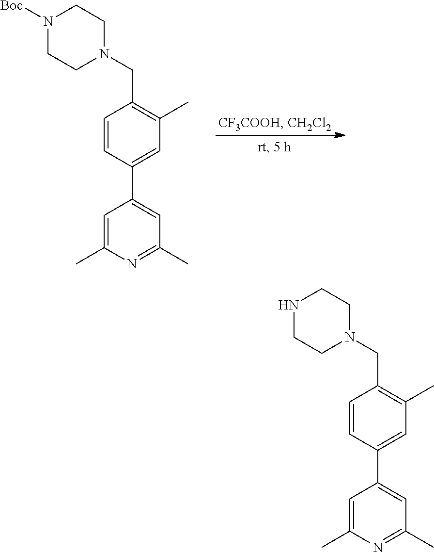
C1(C)=C(CN2CCN([Boc])CC2)C=CC(C2=CC(C)=NC(C)=C2)=C1.C1(C)=C(CN2CCNCC2)C=CC(C2=CC(C)=NC(C)=C2)=C1
